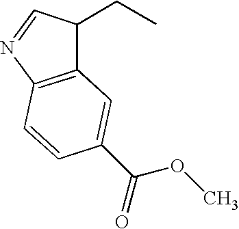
C12=C(N=CC1CC)C=CC(C(=O)OC)=C2
